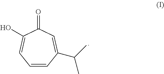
C1=CC(C(C)C)=CC(=O)C(O)=C1
